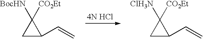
C1C(C=C)C1([BocHN])[CO2Et].C1C(C=C)C1([ClH3N])[CO2Et]
